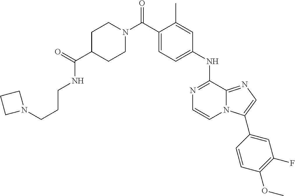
C1C(C(=O)NCCCN2CCC2)CCN(C(C2=CC=C(NC3=NC=CN4C3=NC=C4C3=CC(F)=C(OC)C=C3)C=C2C)=O)C1
